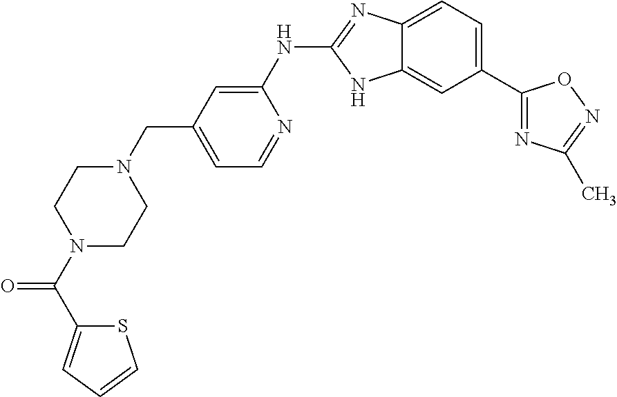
C12=CC=C(C3=NC(C)=NO3)C=C1NC(NC1=CC(CN3CCN(C(=O)C4=CC=CS4)CC3)=CC=N1)=N2
